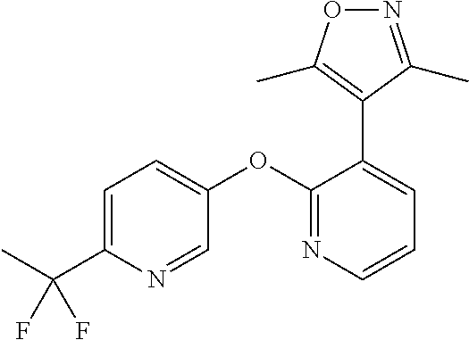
C1=C(C(F)(F)C)N=CC(OC2=NC=CC=C2C2=C(C)ON=C2C)=C1
